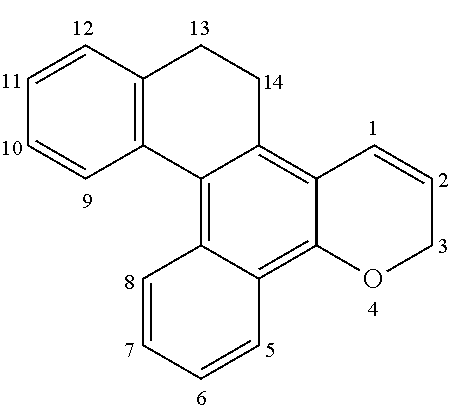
C12=C3C(=C4C(=C1CCC1=C2C=CC=C1)C=CCO4)C=CC=C3
